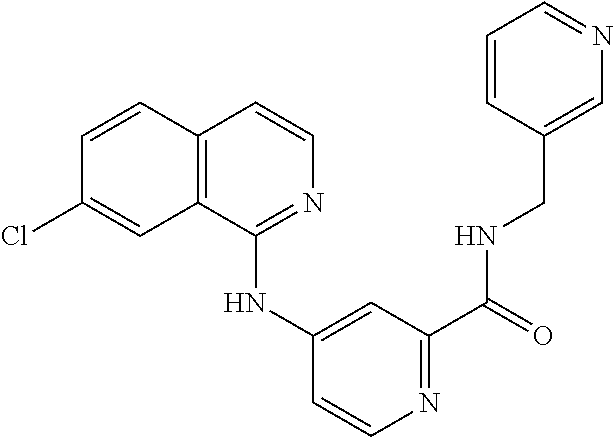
C1(Cl)=CC2=C(C=C1)C=CN=C2NC1=CC(C(=O)NCC2=CN=CC=C2)=NC=C1
